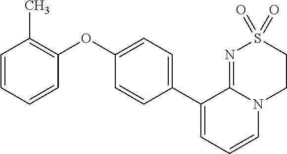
C1(C2=CC=CN3C2=NS(=O)(=O)CC3)=CC=C(OC2=C(C)C=CC=C2)C=C1
